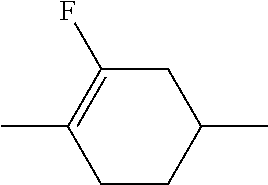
C1C(F)=C(C)CCC1C
